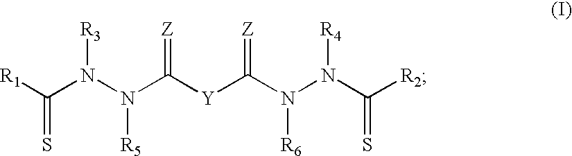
S=C([R1])N(N([R5])C([Y]C(N([R6])N(C(=S)[R2])[R4])=[Z])=[Z])[R3]
